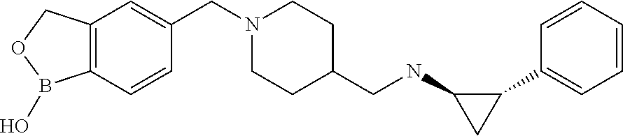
C1(C2=CC=CC=C2)C(NCC2CCN(CC3=CC4=C(C=C3)B(O)OC4)CC2)C1
